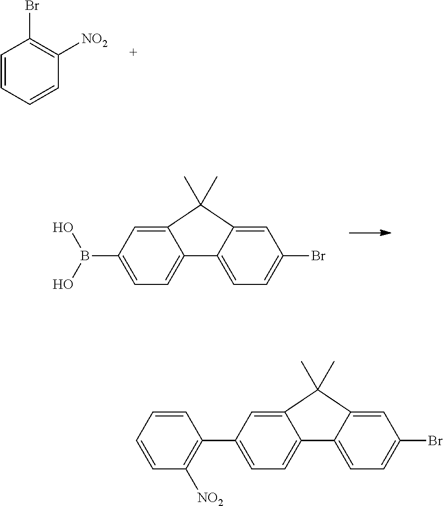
C1=CC=CC([NO2])=C1Br.C1=C(B(O)O)C=C2C(=C1)C1=CC=C(Br)C=C1C2(C)C.C1=C(C2=C([NO2])C=CC=C2)C=C2C(=C1)C1=CC=C(Br)C=C1C2(C)C
